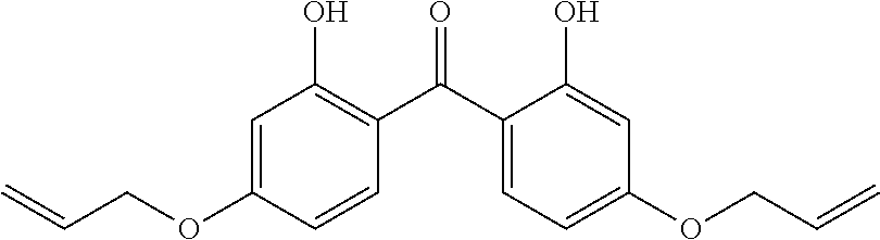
C1=C(OCC=C)C=CC(C(C2=CC=C(OCC=C)C=C2O)=O)=C1O
